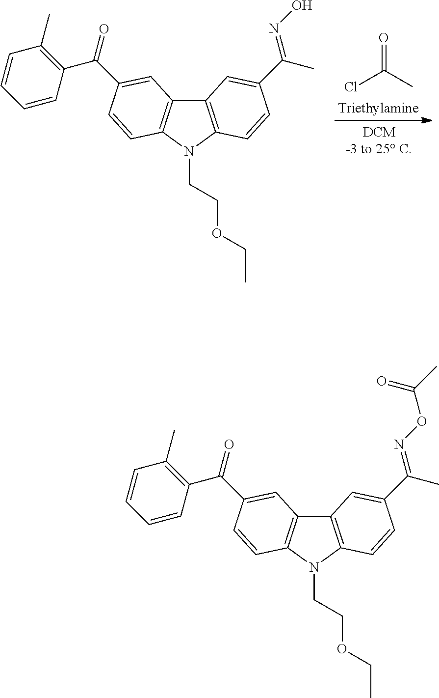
ClC(C)=O.C12=C(N(CCOCC)C3=C1C=C(C(C1=C(C)C=CC=C1)=O)C=C3)C=CC(C(C)=NO)=C2.C12=C(N(CCOCC)C3=C1C=C(C(C1=C(C)C=CC=C1)=O)C=C3)C=CC(C(C)=NOC(C)=O)=C2
